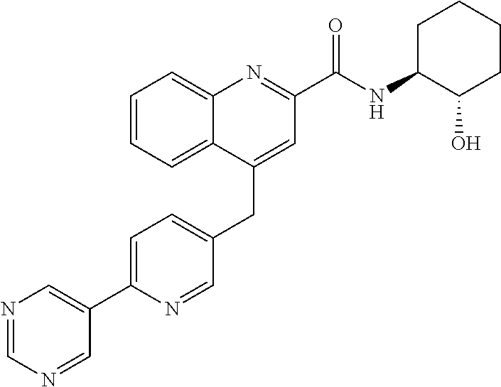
C1=C(C2=CN=CN=C2)N=CC(CC2=CC(C(NC3C(O)CCCC3)=O)=NC3=CC=CC=C23)=C1
